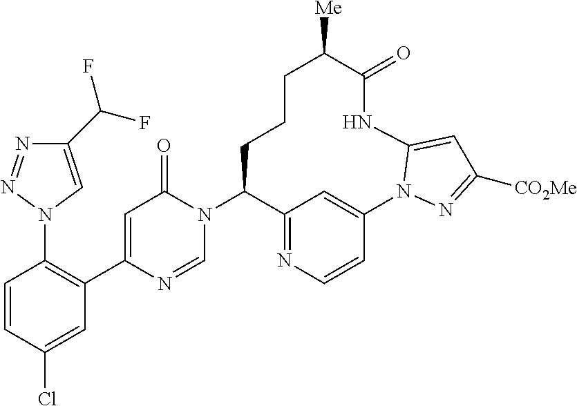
C1=CC(Cl)=CC(C2=CC(=O)N(C3C4=NC=CC(=C4)N4N=C([CO2Me])C=C4NC(=O)C([Me])CCC3)C=N2)=C1N1C=C(C(F)F)N=N1
